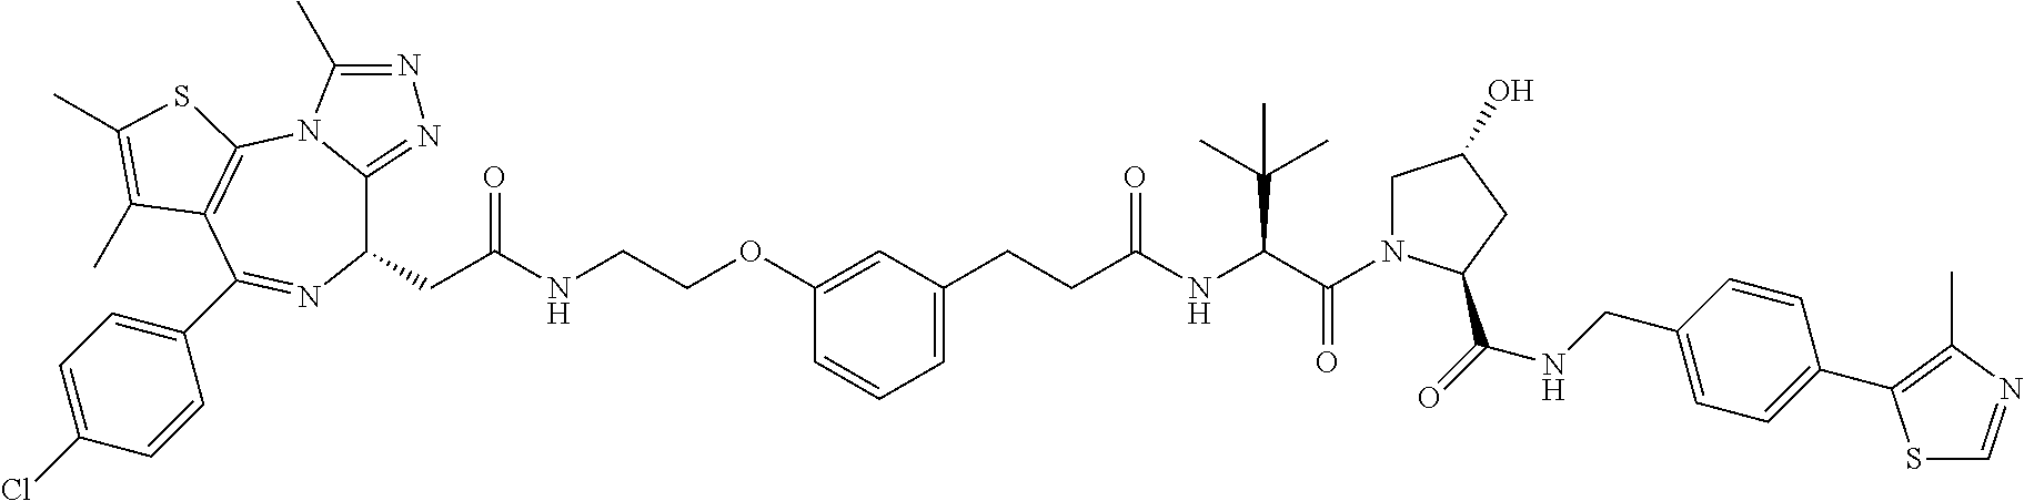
C1(CC(NCCOC2=CC(CCC(NC(C(=O)N3CC(O)CC3C(=O)NCC3=CC=C(C4=C(C)N=CS4)C=C3)C(C)(C)C)=O)=CC=C2)=O)C2=NN=C(C)N2C2=C(C(C3=CC=C(Cl)C=C3)=N1)C(C)=C(C)S2
